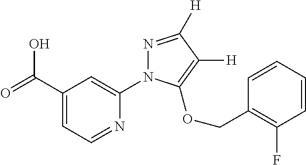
C1(C(=O)O)=CC=NC(N2N=C([H])C([H])=C2OCC2=C(F)C=CC=C2)=C1
